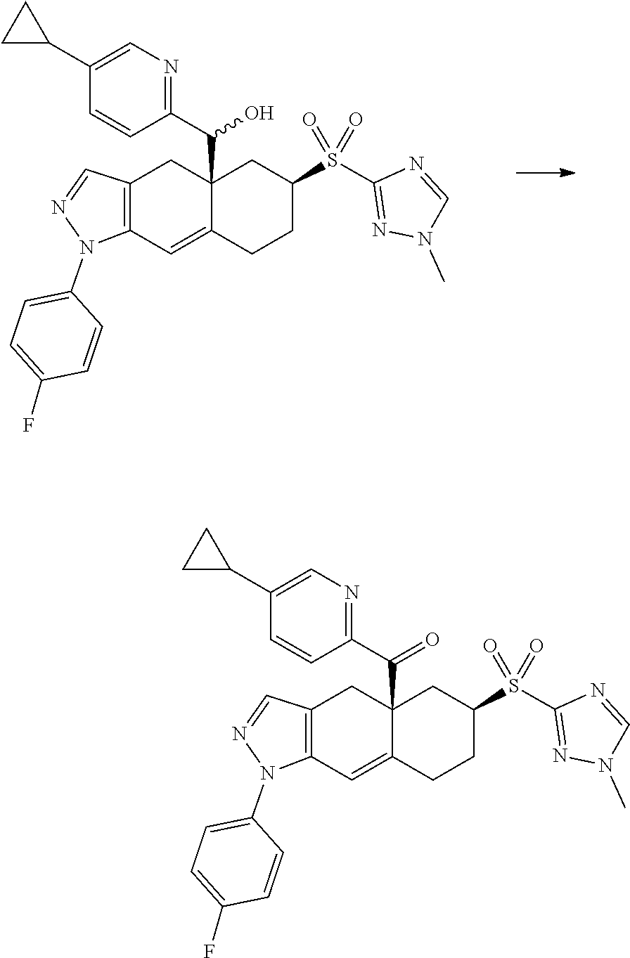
C1=C(N2C3=C(C=N2)CC2(C(C4=NC=C(C5CC5)C=C4)O)CC(S(C4=NN(C)C=N4)(=O)=O)CCC2=C3)C=CC(F)=C1.C1=C(N2C3=C(C=N2)CC2(C(C4=NC=C(C5CC5)C=C4)=O)CC(S(C4=NN(C)C=N4)(=O)=O)CCC2=C3)C=CC(F)=C1
